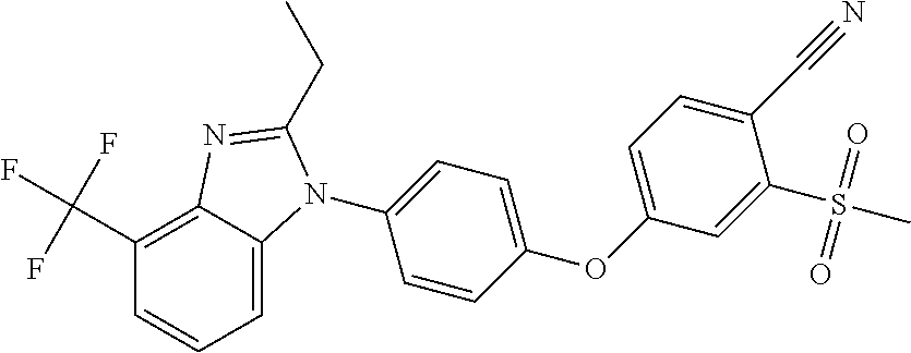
C1=CC=C2C(=C1C(F)(F)F)N=C(CC)N2C1=CC=C(OC2=CC=C(C#N)C(S(C)(=O)=O)=C2)C=C1
